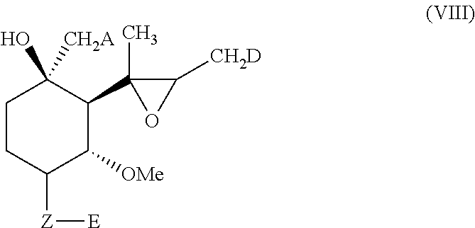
C1CC([Z][E])C([OMe])C(C2(C)C([CH2D])O2)C1(O)[CH2A]
